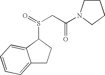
C1CN(C(CS(=O)C2C3=CC=CC=C3CC2)=O)CC1
